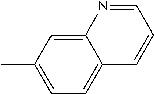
C1=C(C)C=C2C(=C1)C=CC=N2
